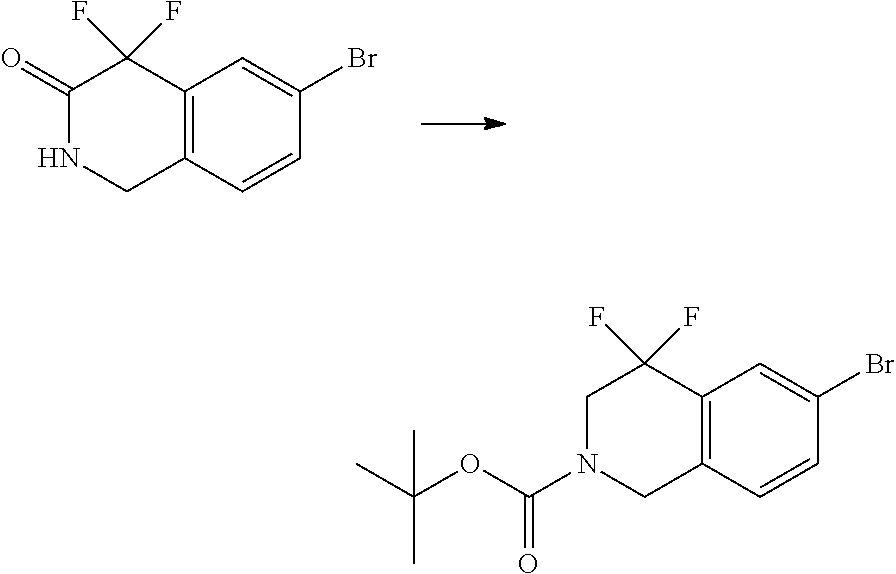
C1(=O)NCC2=C(C1(F)F)C=C(Br)C=C2.C1N(C(OC(C)(C)C)=O)CC2=C(C1(F)F)C=C(Br)C=C2
